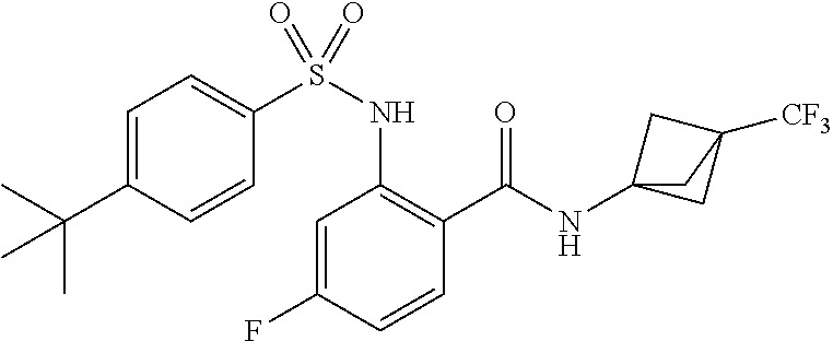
C1=C(F)C=CC(C(=O)NC23CC([CF3])(C2)C3)=C1NS(C1=CC=C(C(C)(C)C)C=C1)(=O)=O
